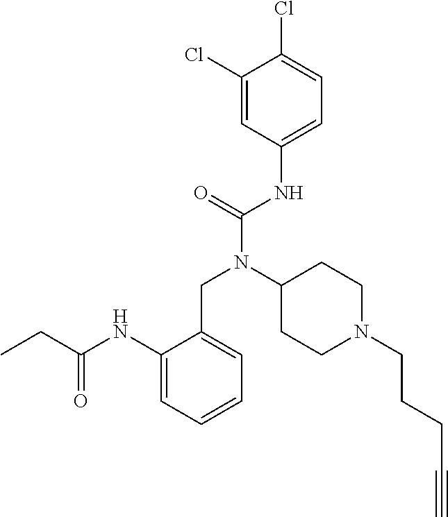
C1(Cl)=CC(NC(N(C2CCN(CCCC#C)CC2)CC2=CC=CC=C2NC(CC)=O)=O)=CC=C1Cl
